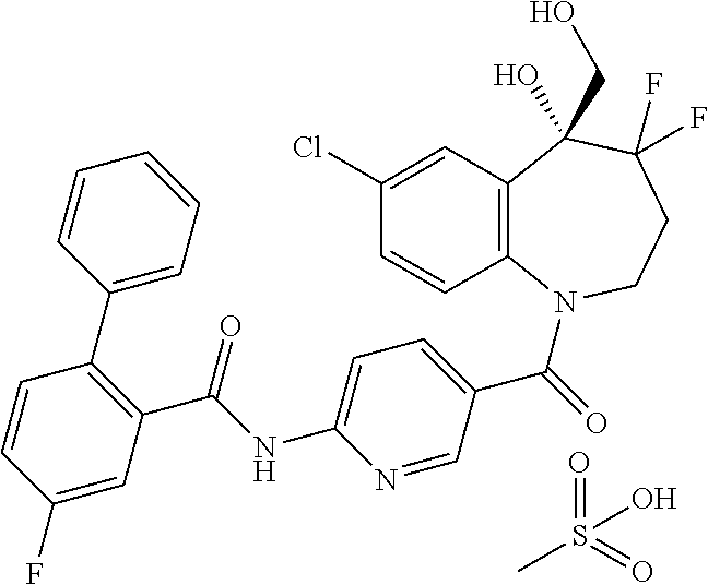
C12=C(N(C(=O)C3=CC=C(NC(C4=C(C5=CC=CC=C5)C=CC(F)=C4)=O)N=C3)CCC(F)(F)C1(CO)O)C=CC(Cl)=C2.CS(=O)(=O)O
